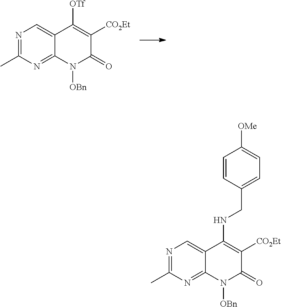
N1=C(C)N=C2C(=C1)C([OTf])=C([CO2Et])C(=O)N2[OBn].N1=C(C)N=C2C(=C1)C(NCC1=CC=C([OMe])C=C1)=C([CO2Et])C(=O)N2[OBn]
